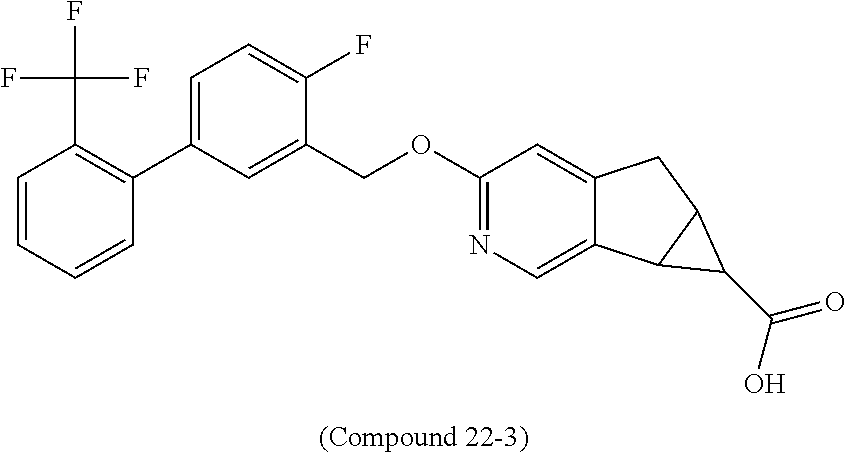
C1=CC=CC(C(F)(F)F)=C1C1=CC=C(F)C(COC2=NC=C3C(=C2)CC2C3C2C(=O)O)=C1
